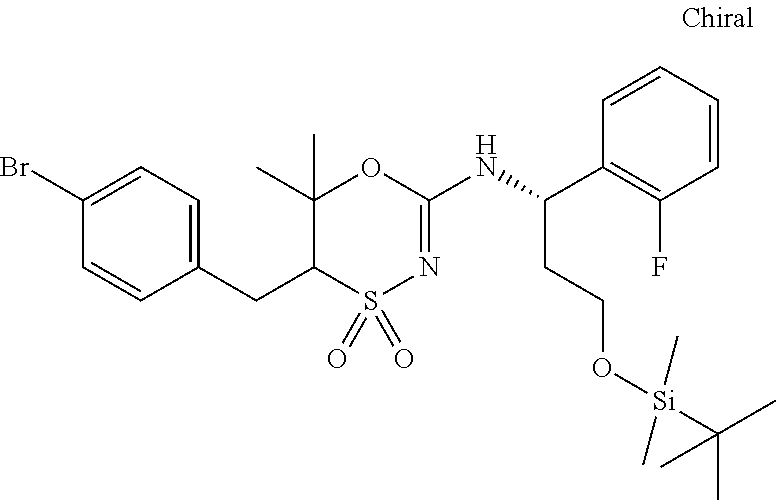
C1(CC2S(=O)(=O)N=C(NC(C3=C(F)C=CC=C3)CCO[Si](C)(C)C(C)(C)C)OC2(C)C)=CC=C(Br)C=C1
